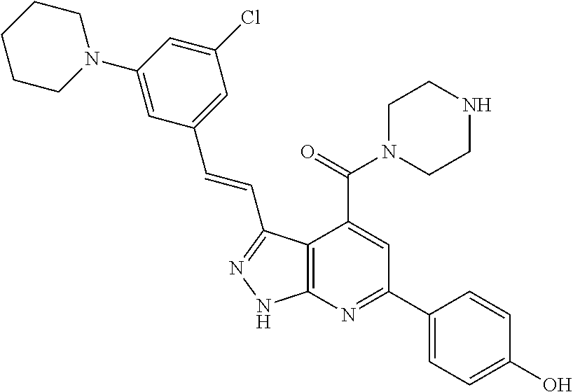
C1(Cl)=CC(N2CCCCC2)=CC(C=CC2=NNC3=C2C(C(=O)N2CCNCC2)=CC(C2=CC=C(O)C=C2)=N3)=C1
